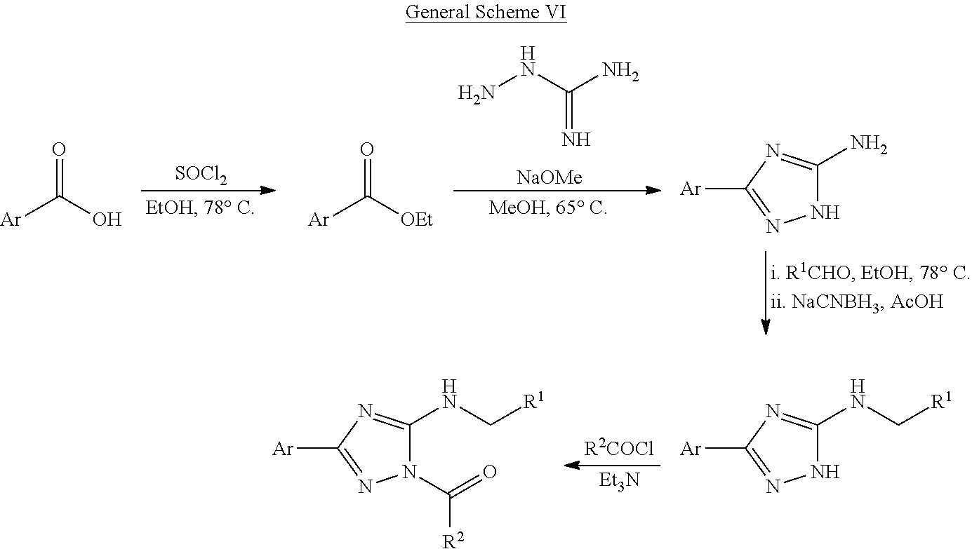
[SOCl2].[NaOMe].NNC(=N)N.[Ar]C(=O)O.[Ar]C(=O)[OEt].N1C(N)=NC([Ar])=N1.[R2COCl].[Et3N].N1C(NC[R1])=NC([Ar])=N1.N1(C(=O)[R2])C(NC[R1])=NC([Ar])=N1
